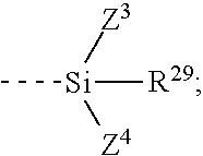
C[Si]([Z3])([Z4])[R29]
